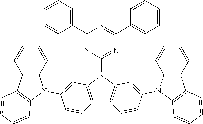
C1(C2=NC(N3C4=C(C5=C3C=C(N3C6=C(C7=C3C=CC=C7)C=CC=C6)C=C5)C=CC(N3C5=C(C6=C3C=CC=C6)C=CC=C5)=C4)=NC(C3=CC=CC=C3)=N2)=CC=CC=C1
